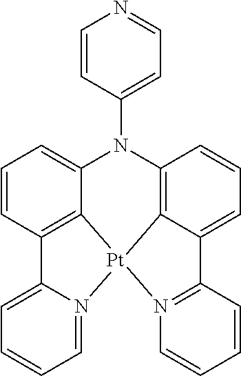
C12=C3C=CC=C1C1=N(C=CC=C1)[Pt]21C2=C(C=CC=C2N3C2=CC=NC=C2)C2=CC=CC=N21
